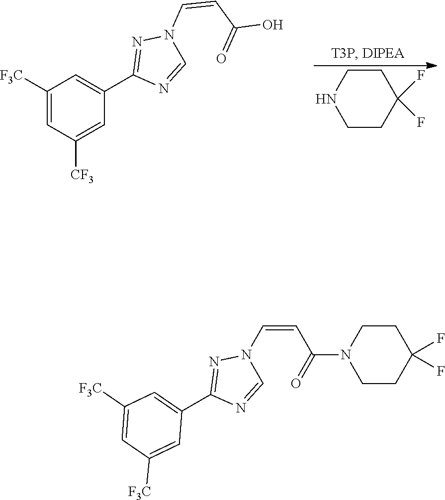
C1([F3C])=CC([F3C])=CC(C2=NN(C=CC(=O)N3CCC(F)(F)CC3)C=N2)=C1.C1CC(F)(F)CCN1.C1([F3C])=CC([CF3])=CC(C2=NN(C=CC(=O)O)C=N2)=C1
